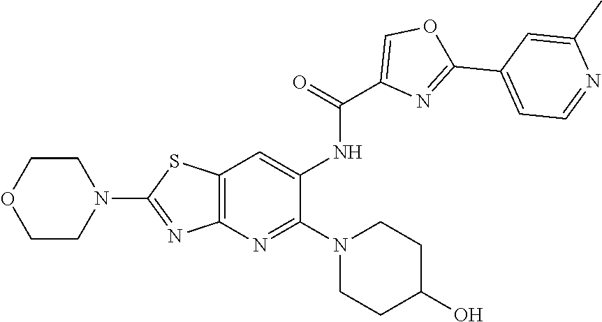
C1C(O)CCN(C2=NC3=C(SC(N4CCOCC4)=N3)C=C2NC(C2=COC(C3=CC=NC(C)=C3)=N2)=O)C1
